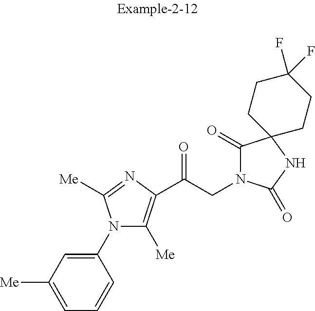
C1(N2C([Me])=C(C(CN3C(=O)C4(NC3=O)CCC(F)(F)CC4)=O)N=C2[Me])=CC([Me])=CC=C1
